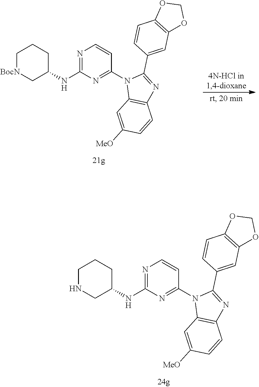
C1[BocN]CC(NC2=NC=CC(N3C4=C(N=C3C3=CC5=C(C=C3)OCO5)C=CC([MeO])=C4)=N2)CC1.C1NCC(NC2=NC=CC(N3C4=C(N=C3C3=CC5=C(C=C3)OCO5)C=CC([MeO])=C4)=N2)CC1
